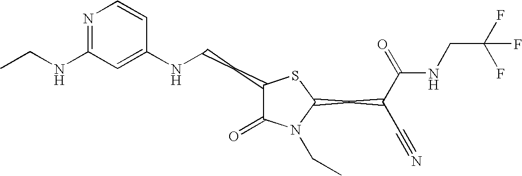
N1=C(NCC)C=C(NCCC2C(=O)N(CC)C(CC(C#N)C(=O)NCC(F)(F)F)S2)C=C1
